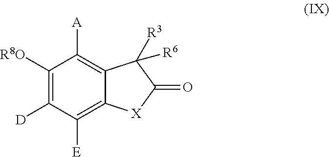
C1([R8O])=C([D])C([E])=C2C(=C1[A])C([R3])([R6])C(=O)[X]2
